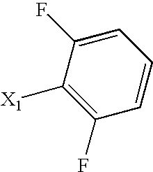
C1([X1])=C(F)C=CC=C1F
